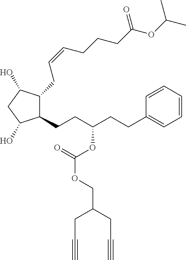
C1(CC=CCCCC(OC(C)C)=O)C(CCC(CCC2=CC=CC=C2)OC(OCC(CC#C)CC#C)=O)C(O)CC1O
